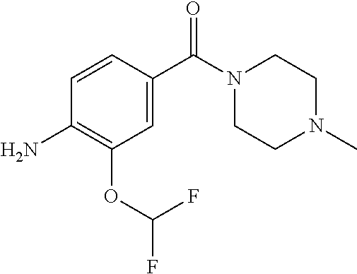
C1=CC(N)=C(OC(F)F)C=C1C(=O)N1CCN(C)CC1
